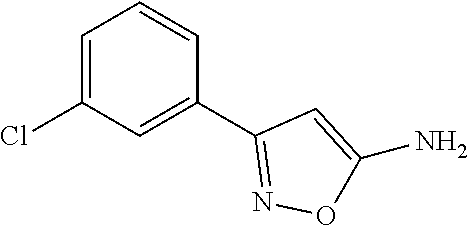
C1=C(Cl)C=C(C2=NOC(N)=C2)C=C1
